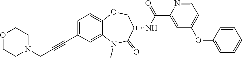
C1=C(C#CCN2CCOCC2)C=C2C(=C1)OCC(NC(C1=CC(OC3=CC=CC=C3)=CC=N1)=O)C(=O)N2C
